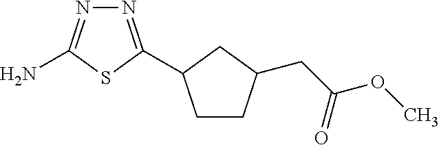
N1=C(C2CCC(CC(OC)=O)C2)SC(N)=N1
